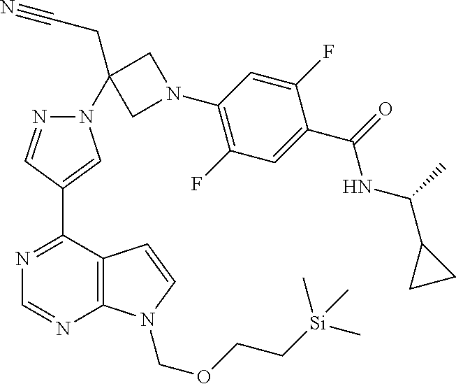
C1(F)=CC(N2CC(N3N=CC(C4=NC=NC5=C4C=CN5COCC[Si](C)(C)C)=C3)(CC#N)C2)=C(F)C=C1C(=O)NC(C1CC1)C
